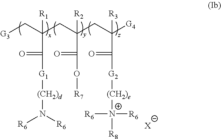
[G3]CC(CC(CC([G4])([R3])C(=O)[G2][(CH2)e][N+]([R8])([R6])[R6])([R2])C(=O)O[R7])([R1])C(=O)[G1][(CH2)d]N([R6])[R6].[X]
